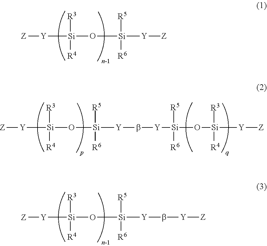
O([Si]([Y][Z])([R3])[R4])[Si]([Y]b[Y][Si](O[Si]([Y][Z])([R3])[R4])([R5])[R6])([R5])[R6].O([Si]([Y][Z])([R3])[R4])[Si]([Y][Z])([R5])[R6].O([Si]([Y][Z])([R3])[R4])[Si]([Y]b[Y][Z])([R5])[R6]
